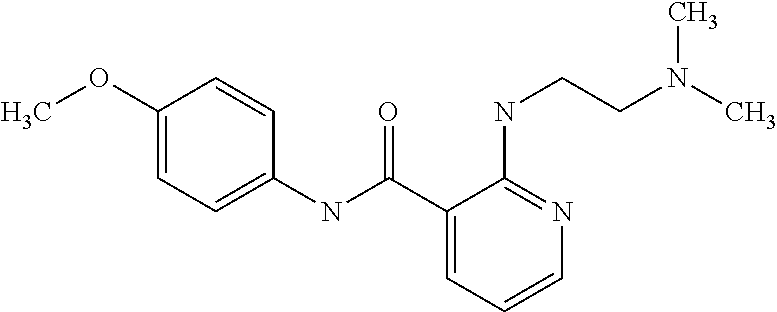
C1=C(OC)C=CC(NC(C2=CC=CN=C2NCCN(C)C)=O)=C1
